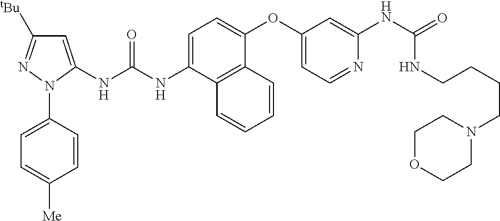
C1=C(NC(NC2=CC([tBu])=NN2C2=CC=C([Me])C=C2)=O)C2=C(C(OC3=CC=NC(NC(=O)NCCCCN4CCOCC4)=C3)=C1)C=CC=C2
